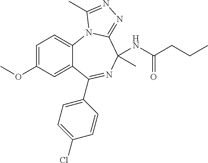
C12=CC(OC)=CC=C1N1C(=NN=C1C)C(C)(NC(CCC)=O)N=C2C1=CC=C(Cl)C=C1
